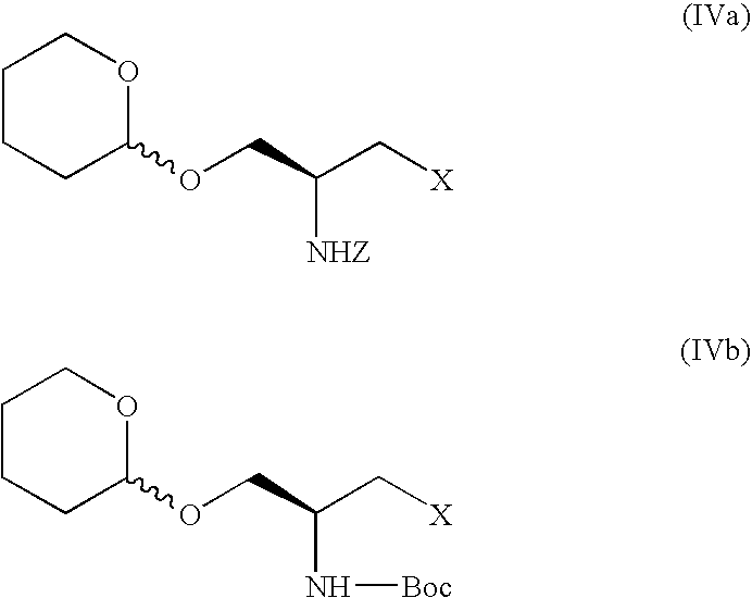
C1CCC(OCC(C[X])[NHZ])OC1.C1CCC(OCC(C[X])N[Boc])OC1
